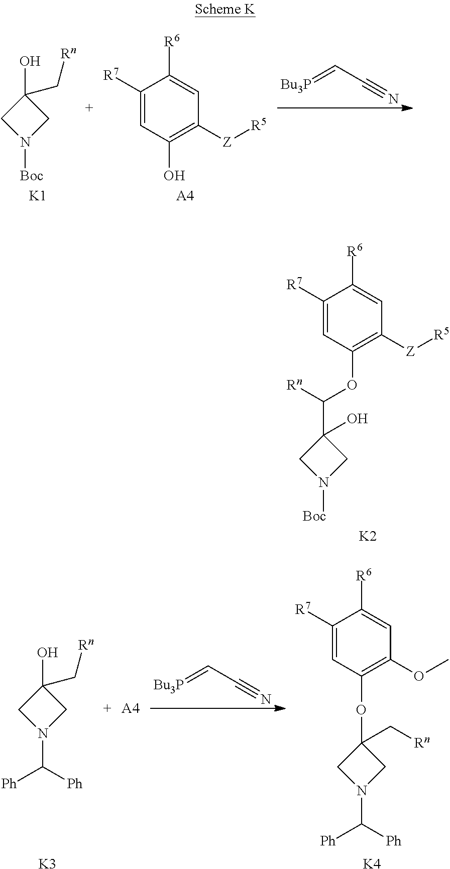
C1(O)(C[Rn])CN([Boc])C1.[K1].C1(O)=C([Z][R5])C=C([R6])C([R7])=C1.[A4].[Bu3P]=CC#N.C1(OC(C2(O)CN([Boc])C2)[Rn])=C([Z][R5])C=C([R6])C([R7])=C1.[K2].C1(O)(C[Rn])CN(C([Ph])[Ph])C1.[K3].[Bu3P]=CC#N.[K4].[A4].C1(OC2(C[Rn])CN(C([Ph])[Ph])C2)=C(OC)C=C([R6])C([R7])=C1
